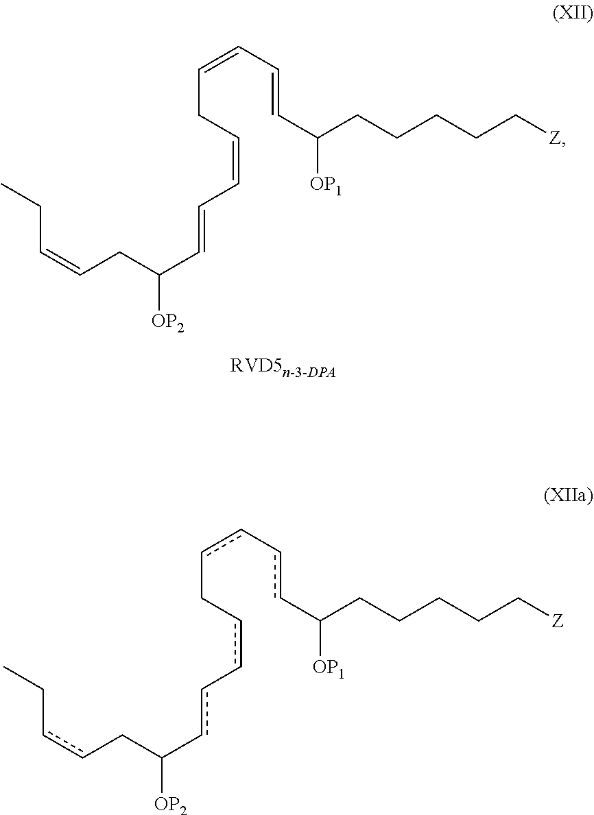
c(c-ccCcc-ccC([OP2])CccCC)C([OP1])CCCCC[Z].C(=CC=CCC=CC=CC([OP2])CC=CCC)C([OP1])CCCCC[Z]
